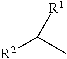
[R2]C(C)[R1]
